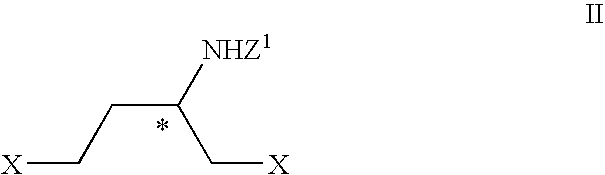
C(C(C[X])[NHZ1])C[X]
